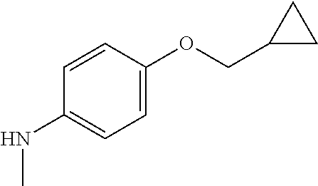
C1(NC)=CC=C(OCC2CC2)C=C1
